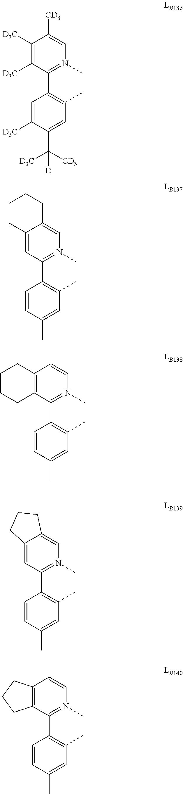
C1=C([D3C])C(C([CD3])([D3C])[D])=CC(C)=C1C1=N(C)C=C([CD3])C([D3C])=C1[D3C].C1=CC(C)=CC(C)=C1C1=N(C)C=C2C(=C1)CCCC2.C1=CC(C)=CC(C)=C1C1=N(C)C=CC2=C1CCCC2.C1=CC(C)=CC(C)=C1C1=N(C)C=C2C(=C1)CCC2.C1=CC(C)=CC(C)=C1C1=N(C)C=CC2=C1CCC2
